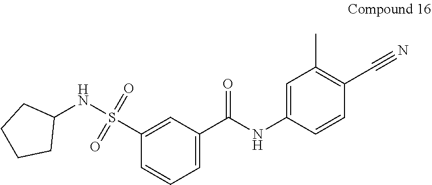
C1(C(NC2=CC(C)=C(C#N)C=C2)=O)=CC=CC(S(NC2CCCC2)(=O)=O)=C1
